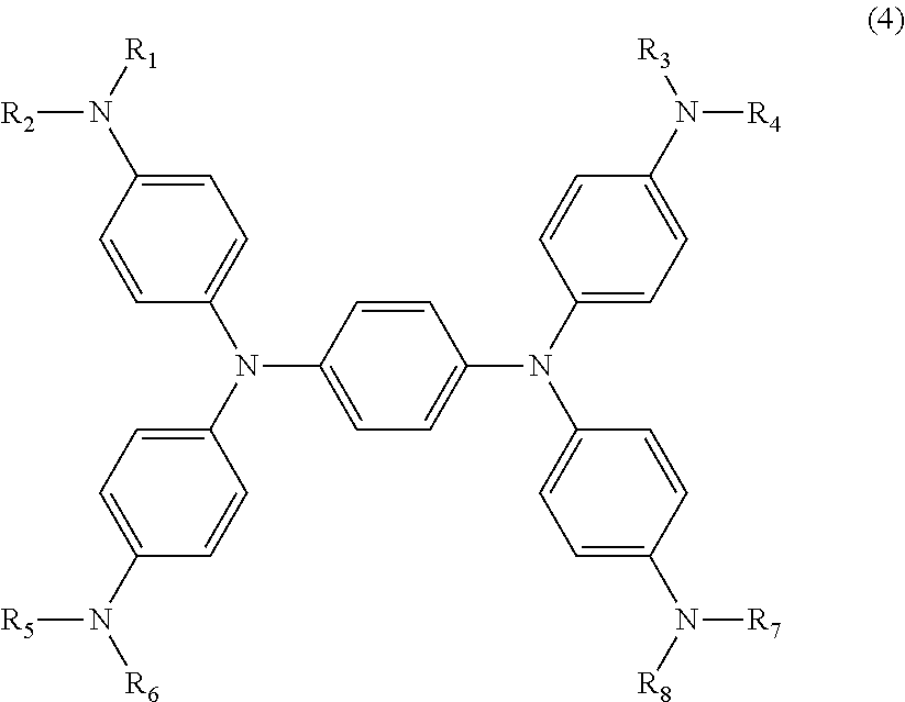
C1=CC(N(C2=CC=C(N([R6])[R5])C=C2)C2=CC=C(N([R1])[R2])C=C2)=CC=C1N(C1=CC=C(N([R3])[R4])C=C1)C1=CC=C(N([R8])[R7])C=C1
